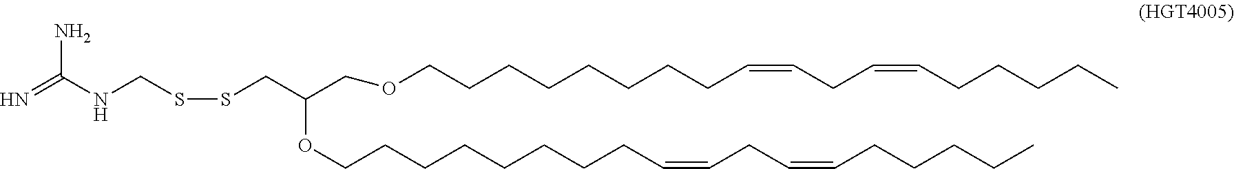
N(CSSCC(OCCCCCCCCC=CCC=CCCCCC)COCCCCCCCCC=CCC=CCCCCC)C(=N)N
